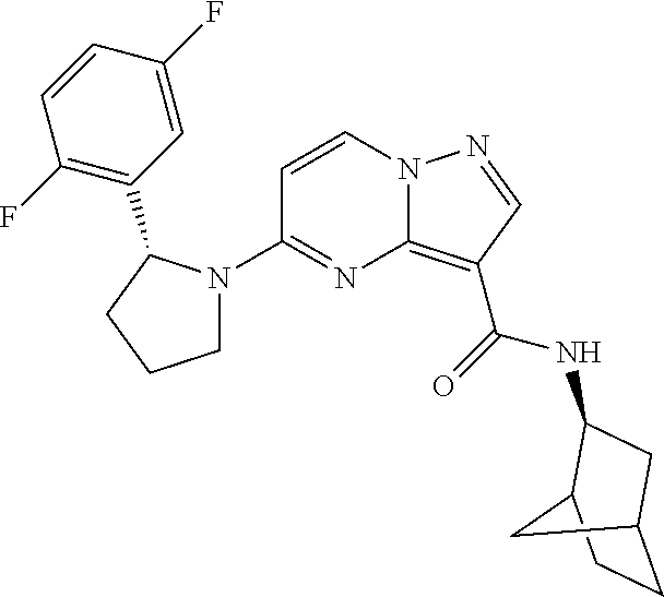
C12=C(C(=O)NC3CC4CCC3C4)C=NN1C=CC(N1CCCC1C1=C(F)C=CC(F)=C1)=N2
